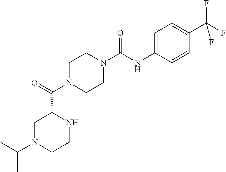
C1N(C(C2CN(C(C)C)CCN2)=O)CCN(C(NC2=CC=C(C(F)(F)F)C=C2)=O)C1
